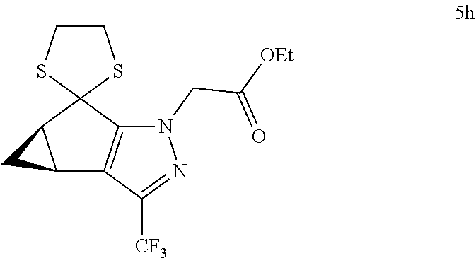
C12C3=C(C4(C1C2)SCCS4)N(CC([OEt])=O)N=C3[CF3]
